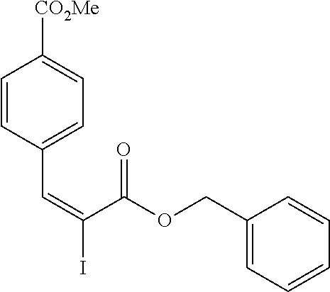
C1=CC(C=C(I)C(OCC2=CC=CC=C2)=O)=CC=C1[CO2Me]
